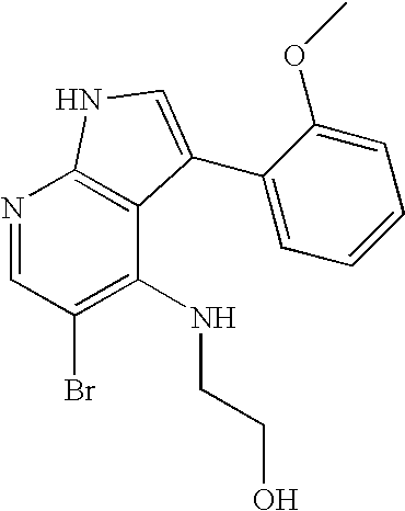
N1=CC(Br)=C(NCCO)C2=C1NC=C2C1=CC=CC=C1OC
